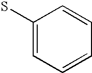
SC1=CC=CC=C1
